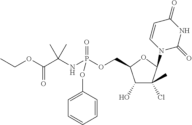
C1(O)C(Cl)(C)C(N2C(=O)NC(=O)C=C2)OC1COP(NC(C(OCC)=O)(C)C)(=O)OC1=CC=CC=C1
